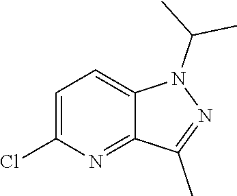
C1=C2N(C(C)C)N=C(C)C2=NC(Cl)=C1
